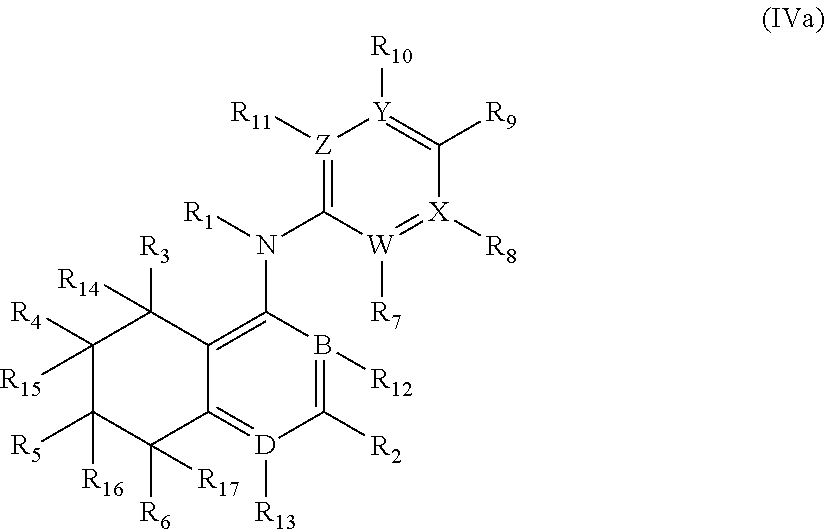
C12=C(N(C3=[Z]([R11])[Y]([R10])=C([R9])[X]([R8])=[W]3[R7])[R1])B([R12])=C([R2])[D]([R13])=C1C([R17])([R6])C([R5])([R16])C([R15])([R4])C2([R14])[R3]
